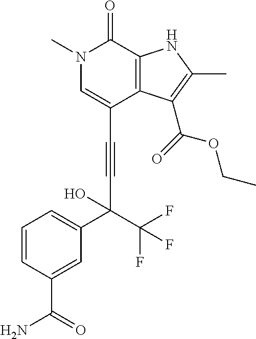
C(C1=CN(C)C(=O)C2=C1C(C(=O)OCC)=C(C)N2)#CC(O)(C(F)(F)F)C1=CC=CC(C(=O)N)=C1
